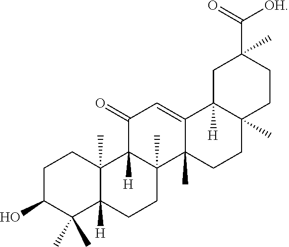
OC1CCC2(C)C([H])(C1(C)C)CCC1(C)C2([H])C(=O)C=C2C1(C)CCC1(C)C2([H])CC(C)(C(=O)[OH])CC1
